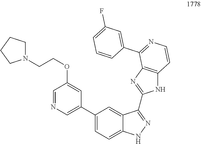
C1(C2=CN=CC(OCCN3CCCC3)=C2)=CC=C2C(=C1)C(C1=NC3=C(N1)C=CN=C3C1=CC(F)=CC=C1)=NN2
